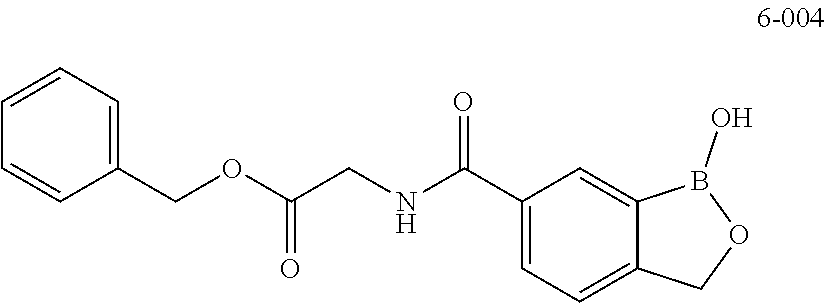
C1(C(NCC(OCC2=CC=CC=C2)=O)=O)=CC=C2C(=C1)B(O)OC2
